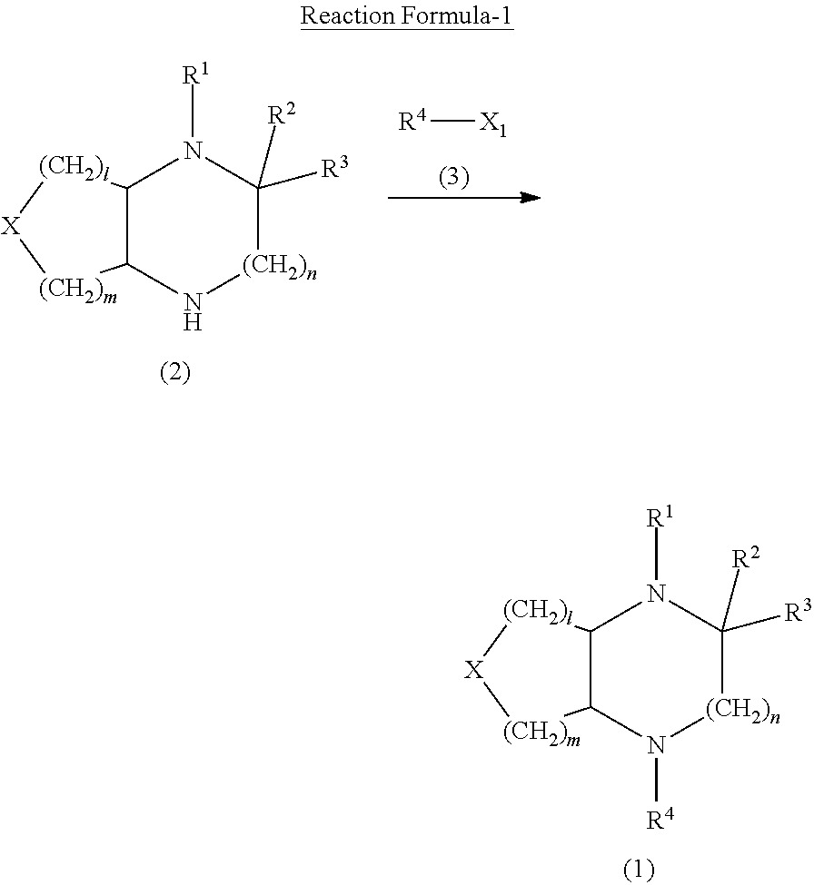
C12C([(CH2)m][X][(CH2)l]1)N([R4])[(CH2)n]C([R3])([R2])N2[R1].C12C(N[(CH2)n]C([R3])([R2])N1[R1])[(CH2)m][X][(CH2)l]2.[R4][X1]
